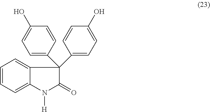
C1=C(C2(C3=CC=C(O)C=C3)C(=O)N([H])C3=CC=CC=C23)C=CC(O)=C1
